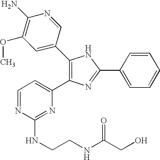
C1(C2=CC(OC)=C(N)N=C2)=C(C2=CC=NC(NCCNC(CO)=O)=N2)N=C(C2=CC=CC=C2)N1
